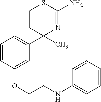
C1(C2(C)N=C(N)SCC2)=CC=CC(OCCNC2=CC=CC=C2)=C1
